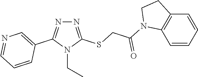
N1=C(SCC(=O)N2C3=C(C=CC=C3)CC2)N(CC)C(C2=CN=CC=C2)=N1
